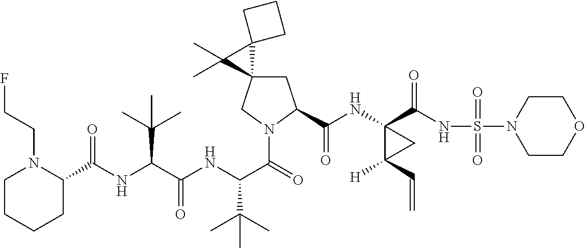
C1C2(CN(C(=O)C(NC(C(NC(C3N(CCF)CCCC3)=O)C(C)(C)C)=O)C(C)(C)C)C1C(NC1(C(NS(N3CCOCC3)(=O)=O)=O)C([H])(C=C)C1)=O)C1(C2(C)C)CCC1
